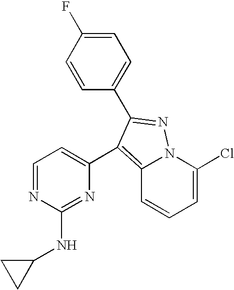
C12=C(C3=CC=NC(NC4CC4)=N3)C(C3=CC=C(F)C=C3)=NN1C(Cl)=CC=C2
